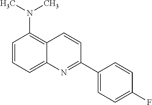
C1=CC=C2C(=C1N(C)C)C=CC(C1=CC=C(F)C=C1)=N2
